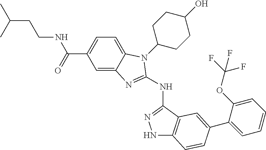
N1C2=C(C(NC3=NC4=CC(C(=O)NCCC(C)C)=CC=C4N3C3CCC(O)CC3)=N1)C=C(C1=CC=CC=C1OC(F)(F)F)C=C2
